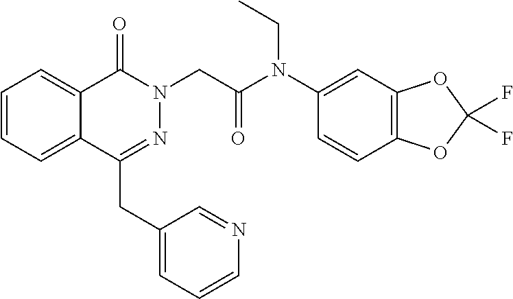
C1=CC=C2C(=C1)C(=O)N(CC(N(C1=CC3=C(C=C1)OC(F)(F)O3)CC)=O)N=C2CC1=CC=CN=C1
